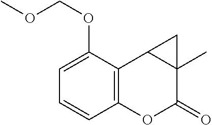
C12=C(C(OCOC)=CC=C1)C1C(C)(C(=O)O2)C1
